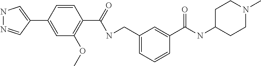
N1N=CC(C2=CC(OC)=C(C(=O)NCC3=CC=CC(C(=O)NC4CCN(C)CC4)=C3)C=C2)=C1
